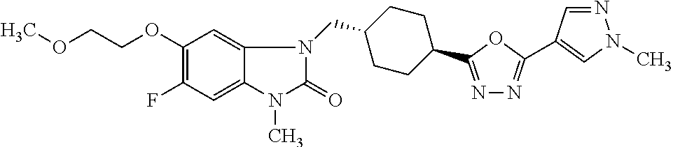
C1(OCCOC)=C(F)C=C2C(=C1)N(CC1CCC(C3=NN=C(C4=CN(C)N=C4)O3)CC1)C(=O)N2C
